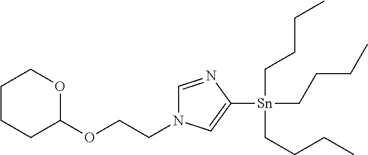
C1CCC(OCCN2C=NC([Sn](CCCC)(CCCC)CCCC)=C2)OC1
